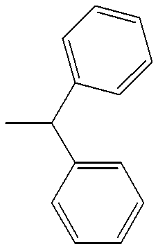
C1(C(C2=CC=CC=C2)C)=CC=CC=C1
